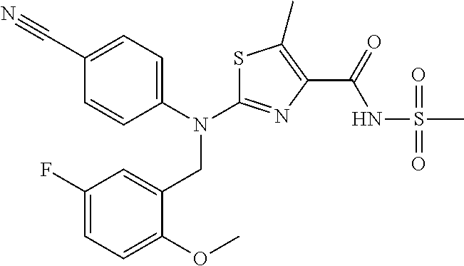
C1(C#N)=CC=C(N(CC2=CC(F)=CC=C2OC)C2=NC(C(NS(C)(=O)=O)=O)=C(C)S2)C=C1
